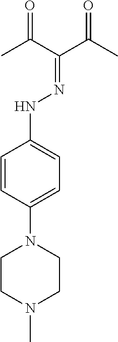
C1=CC(N2CCN(C)CC2)=CC=C1NN=C(C(C)=O)C(C)=O
